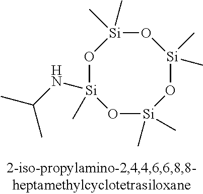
O1[Si](C)(NC(C)C)O[Si](C)(C)O[Si](C)(C)O[Si]1(C)C
